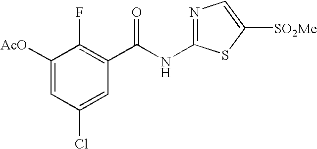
C1([AcO])=CC(Cl)=CC(C(NC2=NC=C([SO2Me])S2)=O)=C1F
